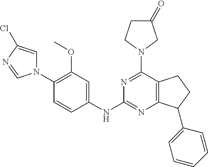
C1(N2C=C(Cl)N=C2)=C(OC)C=C(NC2=NC3=C(C(N4CC(=O)CC4)=N2)CCC3C2=CC=CC=C2)C=C1
